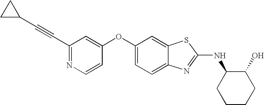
N1=C(C#CC2CC2)C=C(OC2=CC=C3C(=C2)SC(NC2CCCCC2O)=N3)C=C1
